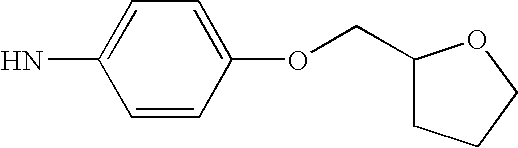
C1=CC(OCC2CCCO2)=CC=C1N
